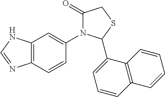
C1(=O)N(C2=CC3=C(C=C2)N=CN3)C(C2=CC=CC3=C2C=CC=C3)SC1
